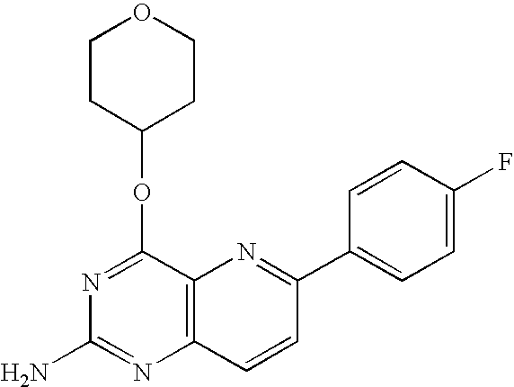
C12=C(C(OC3CCOCC3)=NC(N)=N1)N=C(C1=CC=C(F)C=C1)C=C2
